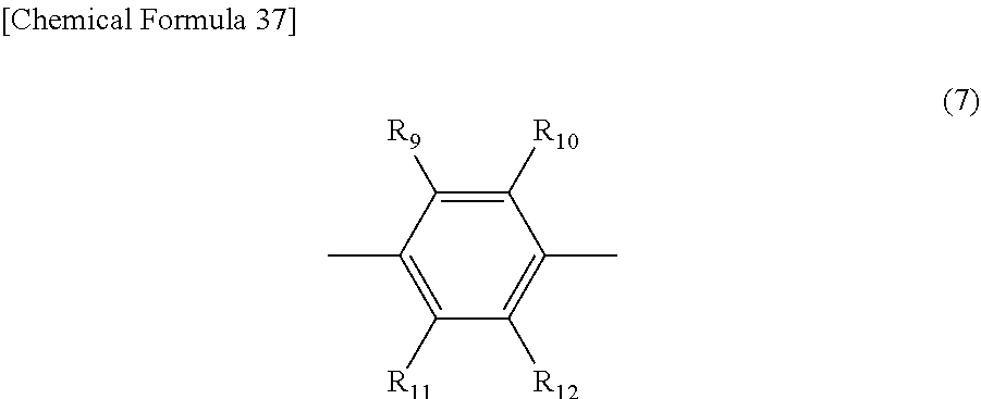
C1(C)=C([R11])C([R12])=C(C)C([R10])=C1[R9]
